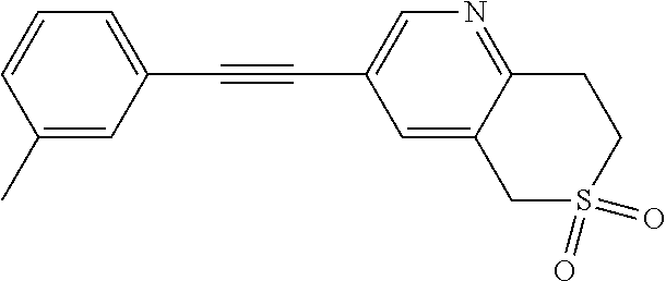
C1(C)=CC(C#CC2=CN=C3C(=C2)CS(=O)(=O)CC3)=CC=C1
